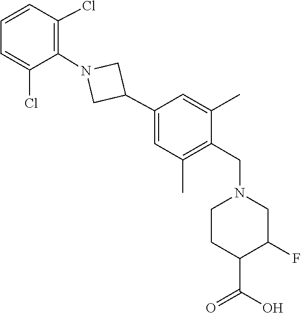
C1=C(C)C(CN2CCC(C(=O)O)C(F)C2)=C(C)C=C1C1CN(C2=C(Cl)C=CC=C2Cl)C1
